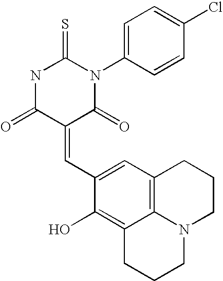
S=C1NC(=O)C(=CC2=CC3=C4C(=C2O)CCCN4CCC3)C(=O)N1C1=CC=C(Cl)C=C1
